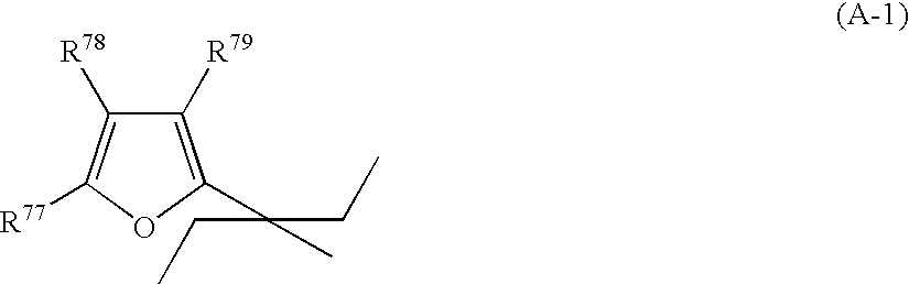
C1([R79])=C(C(C)(CC)CC)OC([R77])=C1[R78]
